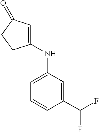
C1=C(NC2=CC(=O)CC2)C=C(C(F)F)C=C1
